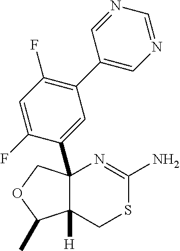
C12(C3=CC(C4=CN=CN=C4)=C(F)C=C3F)C([H])(CSC(N)=N1)C(C)OC2
